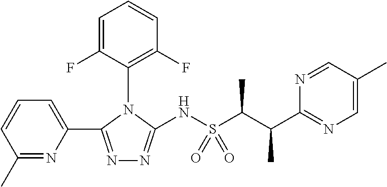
N1=C(C2=CC=CC(C)=N2)N(C2=C(F)C=CC=C2F)C(NS(C(C(C2=NC=C(C)C=N2)C)C)(=O)=O)=N1
